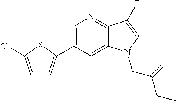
C1=C(C2=CC=C(Cl)S2)C=C2C(=N1)C(F)=CN2CC(CC)=O
